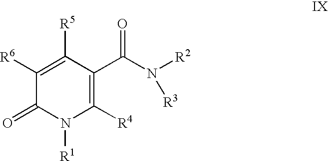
C1([R6])=C([R5])C(C(N([R3])[R2])=O)=C([R4])N([R1])C1=O
